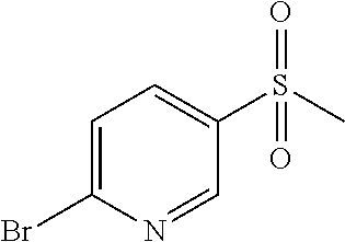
C1=C(Br)N=CC(S(=O)(=O)C)=C1
